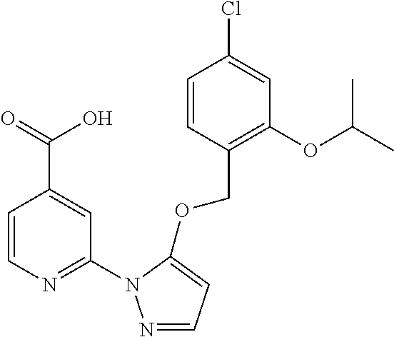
C1=CN=C(N2N=CC=C2OCC2=C(OC(C)C)C=C(Cl)C=C2)C=C1C(=O)O
